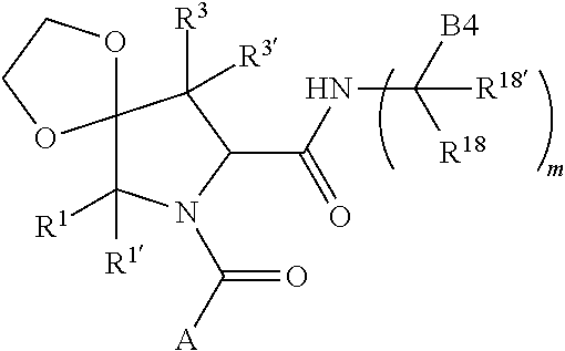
O1CCOC12C([R1])([R1])N(C([A])=O)C(C(NC([B4])([R18])[R18])=O)C2([R3])[R3]
